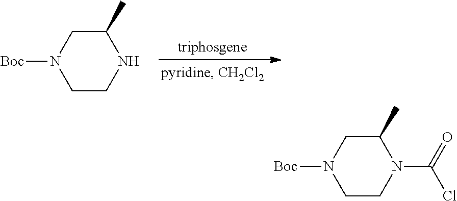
N1C(C)CN([Boc])CC1.N1(C(=O)Cl)C(C)CN([Boc])CC1
